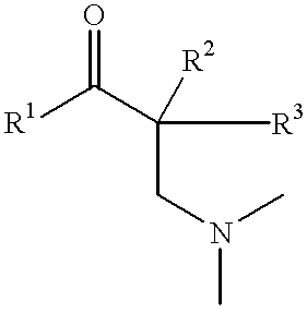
C(C(CN(C)C)([R3])[R2])([R1])=O
